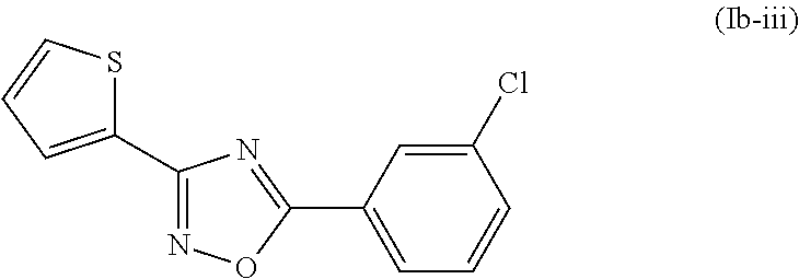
C1(C2=CC=CS2)=NOC(C2=CC=CC(Cl)=C2)=N1
